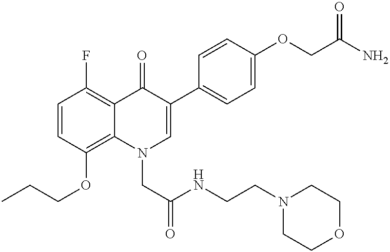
C1=CC(OCCC)=C2C(=C1F)C(=O)C(C1=CC=C(OCC(N)=O)C=C1)=CN2CC(=O)NCCN1CCOCC1
